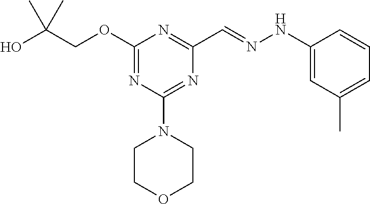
OC(COC1=NC(N2CCOCC2)=NC(C=NNC2=CC(C)=CC=C2)=N1)(C)C
